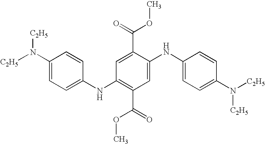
C1(N([C2H5])[C2H5])=CC=C(NC2=C(C(=O)OC)C=C(NC3=CC=C(N([C2H5])[C2H5])C=C3)C(C(=O)OC)=C2)C=C1
